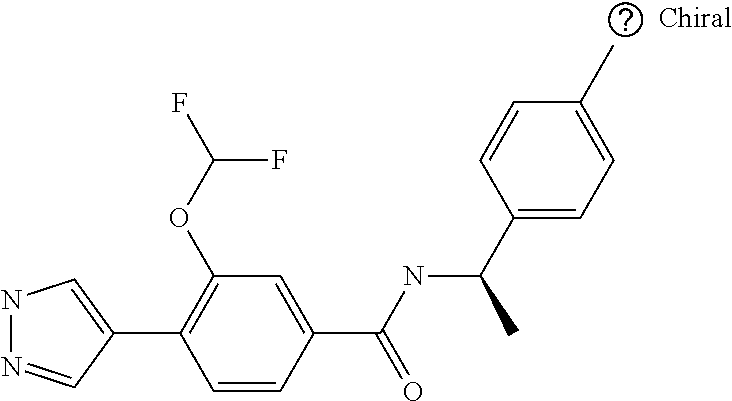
C1(C2=CNN=C2)=C(OC(F)F)C=C(C(NC(C2=CC=C(C)C=C2)C)=O)C=C1
